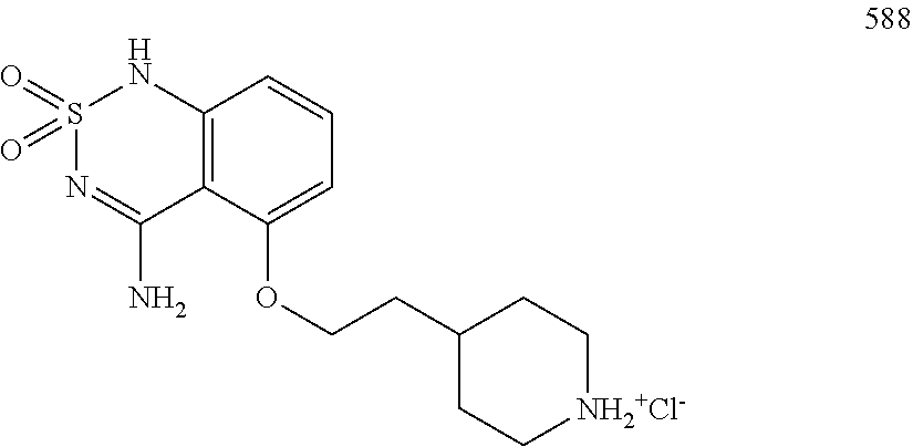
S1(=O)(=O)N=C(N)C2=C(N1)C=CC=C2OCCC1CC[NH2+Cl-]CC1
